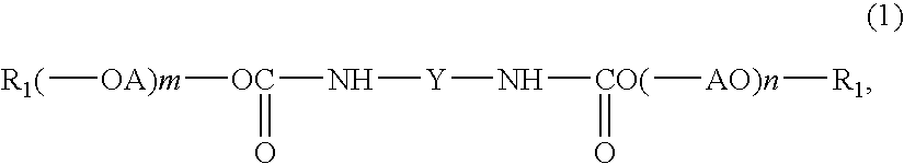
[OA)m]([R1(])[OC](N[Y]N[CO(]([AO)n][R1])=O)=O
